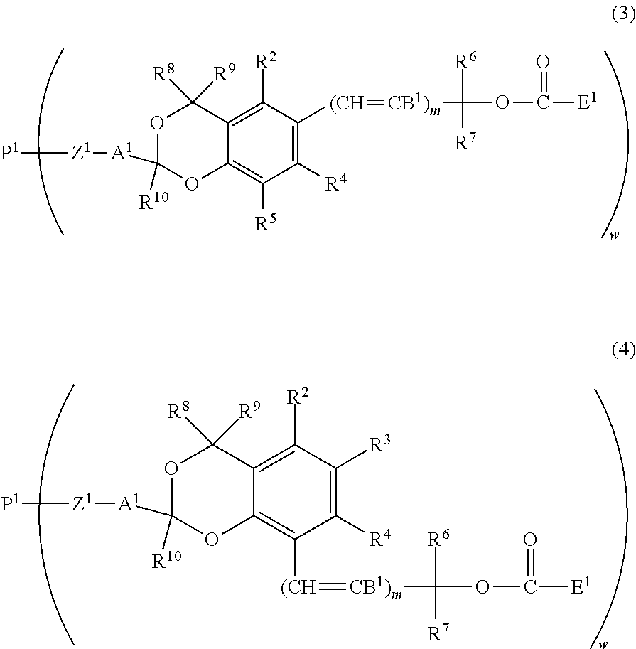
C1([R4])=C([(CH]=[CB1)m]C(OC(=O)[E1])([R6])[R7])C([R2])=C2C(=C1[R5])OC([A1][Z1][P1])([R10])OC2([R8])[R9].C1([R4])=C([R3])C([R2])=C2C(=C1[(CH]=[CB1)m]C(OC(=O)[E1])([R6])[R7])OC([R10])([A1][Z1][P1])OC2([R8])[R9]
